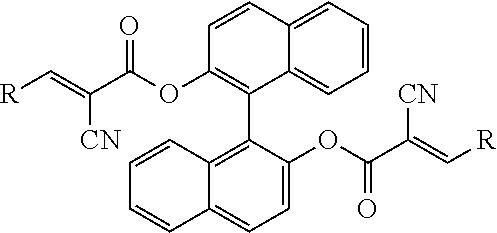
C12=CC=CC=C1C=CC(OC(C(=C[R])[CN])=O)=C2C1=C2C(=CC=C1OC(C(=C[R])[CN])=O)C=CC=C2
